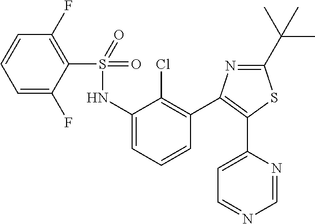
C1(S(NC2=CC=CC(C3=C(C4=CC=NC=N4)SC(C(C)(C)C)=N3)=C2Cl)(=O)=O)=C(F)C=CC=C1F
